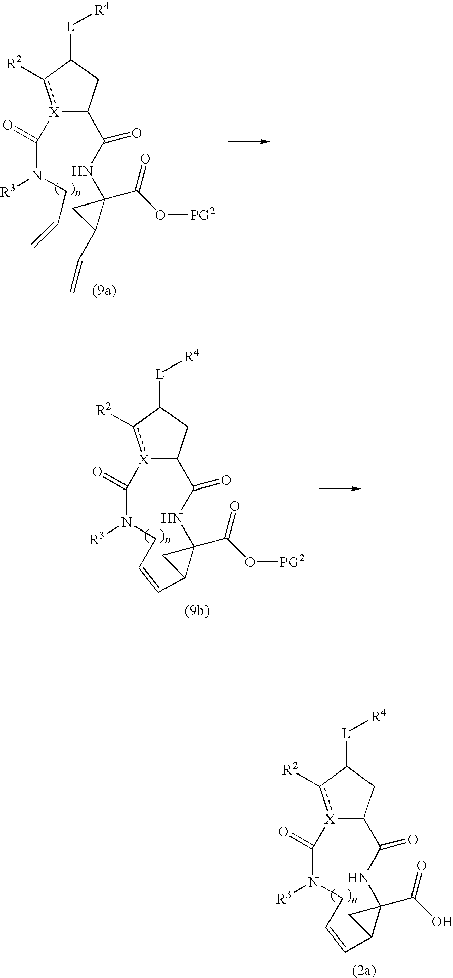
[X]1(C(N([R3])CC=C)=O)c([R2])C([L][R4])CC1C(NC1(C(O[PG2])=O)CC1C=C)=O.[X]12c([R2])C([L][R4])CC1C(=O)NC1(C(O[PG2])=O)CC1C=CCN([R3])C2=O.[X]12c([R2])C([L][R4])CC1C(=O)NC1(C(O)=O)CC1C=CCN([R3])C2=O
